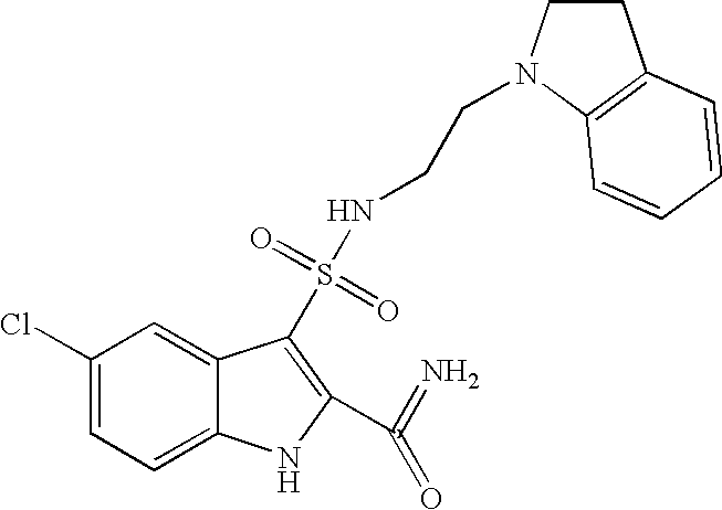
C1(Cl)=CC=C2C(=C1)C(S(=O)(=O)NCCN1CCC3=C1C=CC=C3)=C(C(=N)=O)N2
